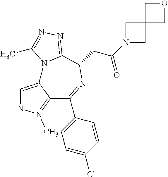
C1=C2C(=N(C)N1)C(C1=CC=C(Cl)C=C1)=NC(CC(N1CC3(C1)COC3)=O)C1=NN=C(C)N21
